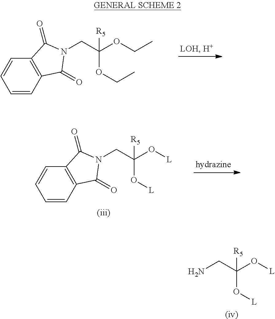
[(iv)].C(C(O[L])([R5])O[L])N.C(C(OCC)([R5])OCC)N1C(=O)C2=C(C=CC=C2)C1=O.[(iii)].C(C(O[L])([R5])O[L])N1C(=O)C2=C(C=CC=C2)C1=O
